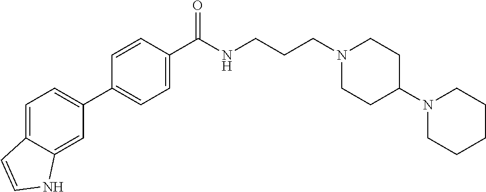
C1(C2=CC=C3C(=C2)NC=C3)=CC=C(C(NCCCN2CCC(N3CCCCC3)CC2)=O)C=C1
